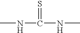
C(=S)(NC)NC
